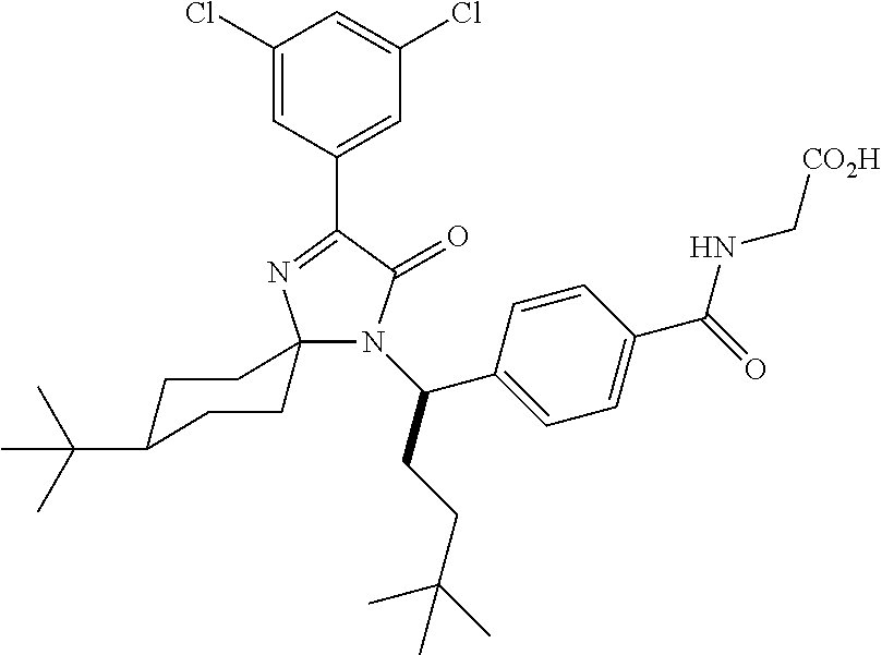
N1(C(CCC(C)(C)C)C2=CC=C(C(=O)NC[CO2H])C=C2)C(=O)C(C2=CC(Cl)=CC(Cl)=C2)=NC12CCC(C(C)(C)C)CC2
